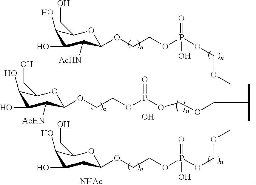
C1(O)C(O)C([AcHN])C(OCCOP(=O)(OCOCC(COCOP(OCCOC2C([AcHN])C(O)C(O)C(CO)O2)(=O)O)(C(C)C)COCOP(OCCOC2C([NHAc])C(O)C(O)C(CO)O2)(=O)O)O)OC1CO
